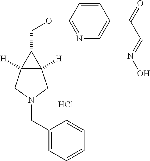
C1(CN2CC3([H])C([H])(C2)C3COC2=NC=C(C(C=NO)=O)C=C2)=CC=CC=C1.Cl
